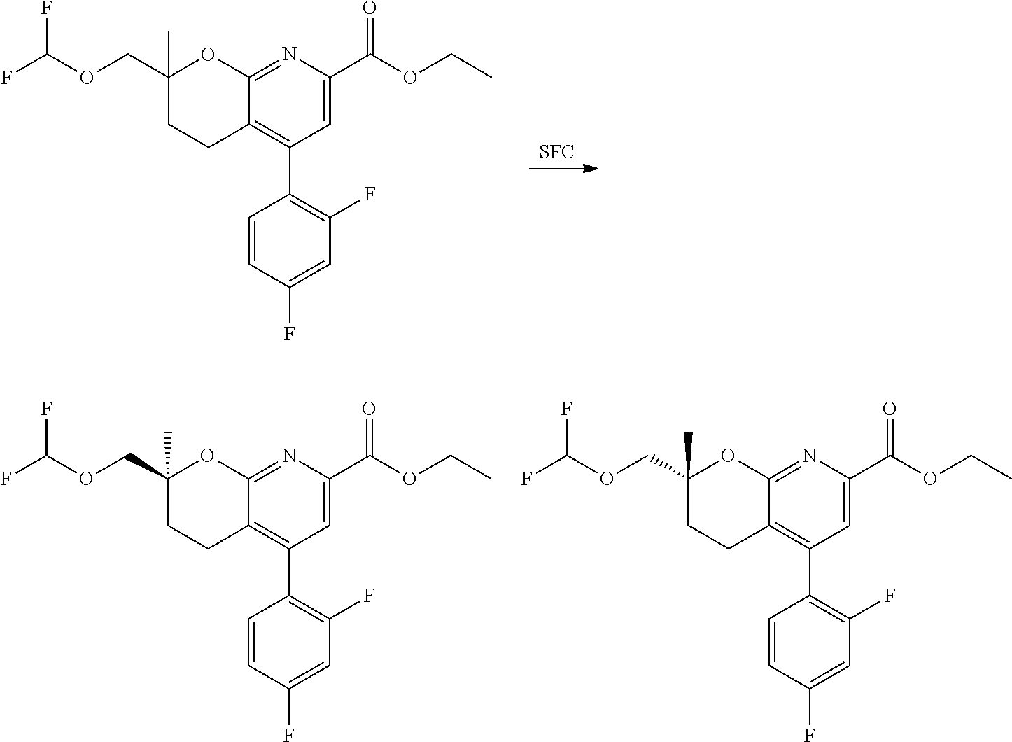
[SFC].C1(C(OCC)=O)=CC(C2=C(F)C=C(F)C=C2)=C2C(=N1)OC(COC(F)F)(C)CC2.C1(C(OCC)=O)=CC(C2=C(F)C=C(F)C=C2)=C2C(=N1)OC(COC(F)F)(C)CC2.C1(C(OCC)=O)=CC(C2=C(F)C=C(F)C=C2)=C2C(=N1)OC(COC(F)F)(C)CC2
